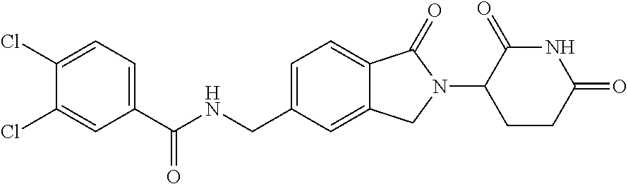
C1(Cl)=CC=C(C(NCC2=CC=C3C(=C2)CN(C2C(=O)NC(=O)CC2)C3=O)=O)C=C1Cl
